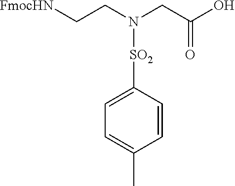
[FmocHN]CCN(CC(O)=O)[SO2]C1=CC=C(C)C=C1
